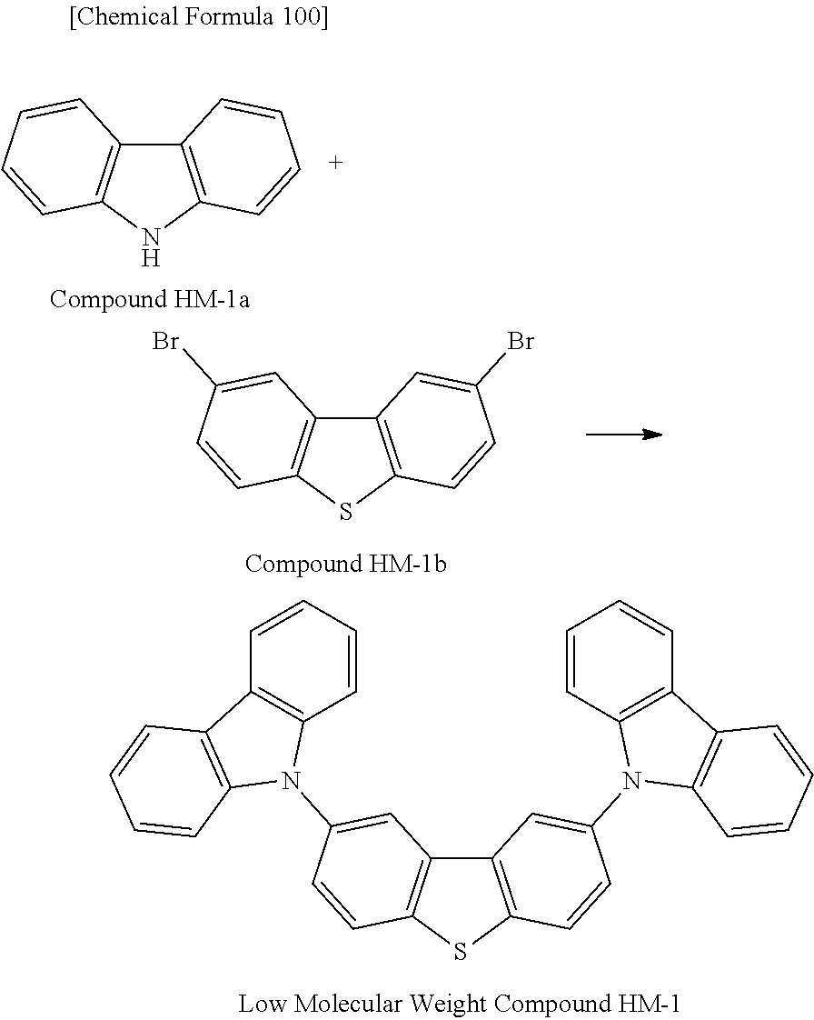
C12=C(SC3=C1C=C(N1C4=C(C=CC=C4)C4=C1C=CC=C4)C=C3)C=CC(N1C3=C(C=CC=C3)C3=C1C=CC=C3)=C2.C12=C(NC3=C1C=CC=C3)C=CC=C2.C12=C(SC3=C1C=C(Br)C=C3)C=CC(Br)=C2
